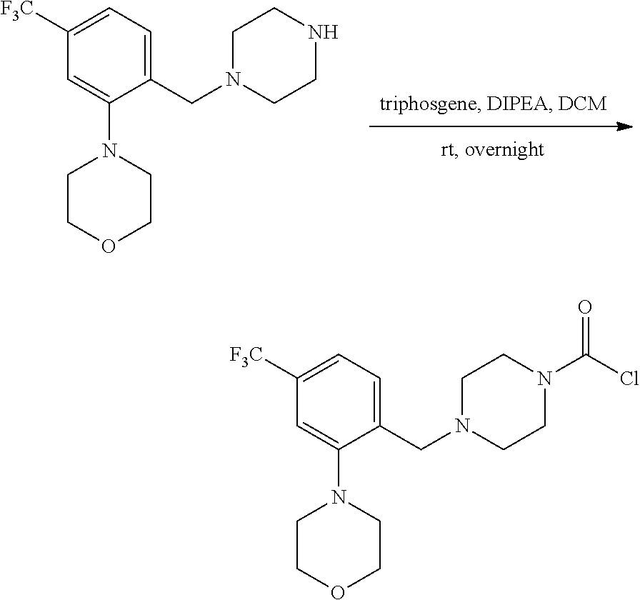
C1=C(N2CCOCC2)C(CN2CCNCC2)=CC=C1[F3C].C1=C(N2CCOCC2)C(CN2CCN(C(Cl)=O)CC2)=CC=C1[F3C]
